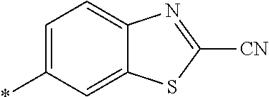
C1=C(*)C=C2C(=C1)N=C([CN])S2
